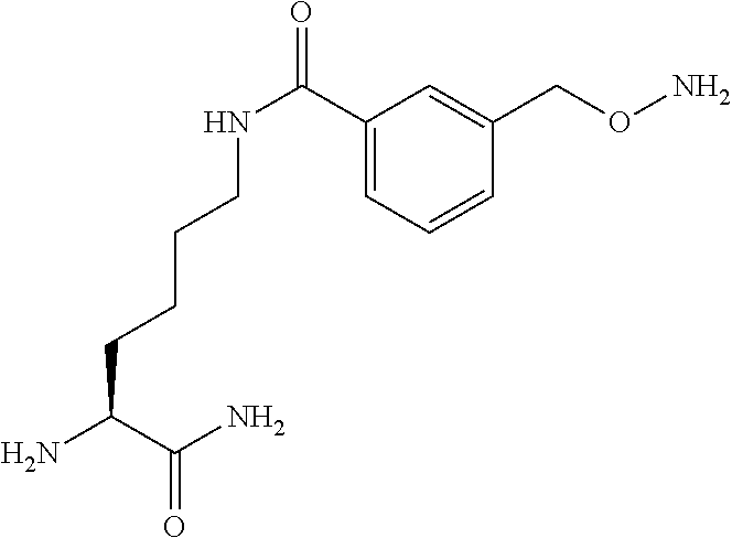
NC(C(N)=O)CCCCNC(=O)C1=CC=CC(CON)=C1
